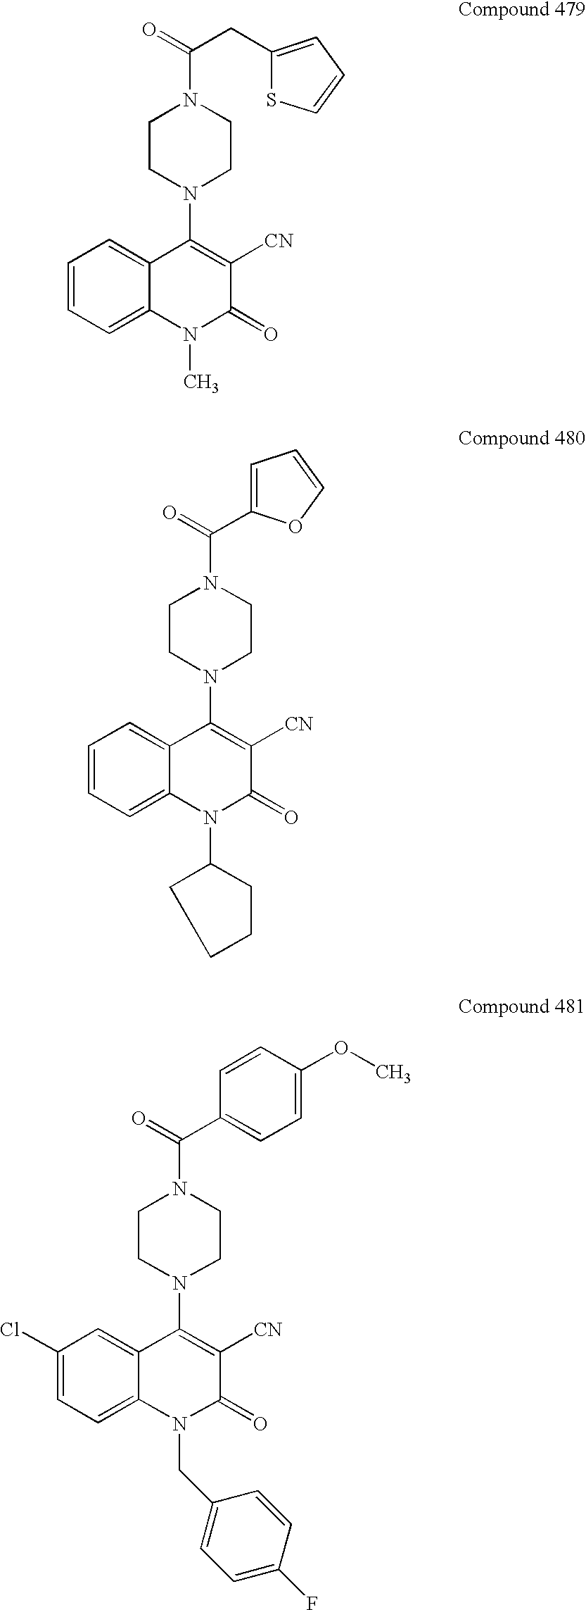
C(N1CCN(C2=C([CN])C(=O)N(C)C3=CC=CC=C23)CC1)(=O)CC1=CC=CS1.C(N1CCN(C2=C([CN])C(=O)N(C3CCCC3)C3=CC=CC=C23)CC1)(=O)C1=CC=CO1.C(=O)(N1CCN(C2=C([CN])C(=O)N(CC3=CC=C(F)C=C3)C3=CC=C(Cl)C=C23)CC1)C1=CC=C(OC)C=C1
